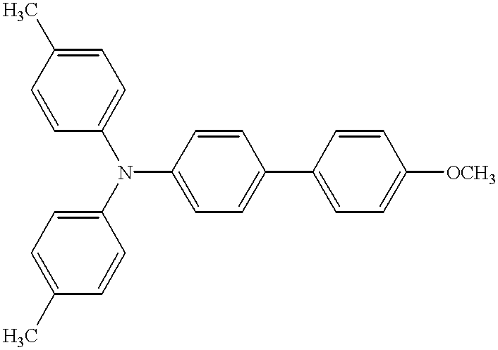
C1=CC(N(C2=CC=C(C)C=C2)C2=CC=C(C3=CC=C([OCH3])C=C3)C=C2)=CC=C1C
